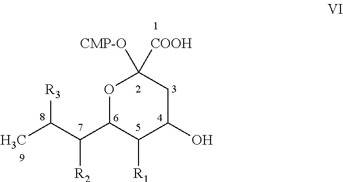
O1C(C(C(C)[R3])[R2])C([R1])C(O)CC1([COOH])[CMP-O]
